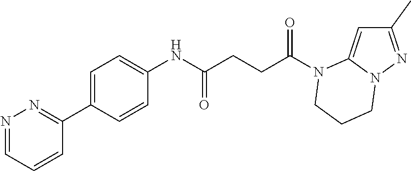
C1(C)=NN2C(=C1)N(C(CCC(NC1=CC=C(C3=NN=CC=C3)C=C1)=O)=O)CCC2
